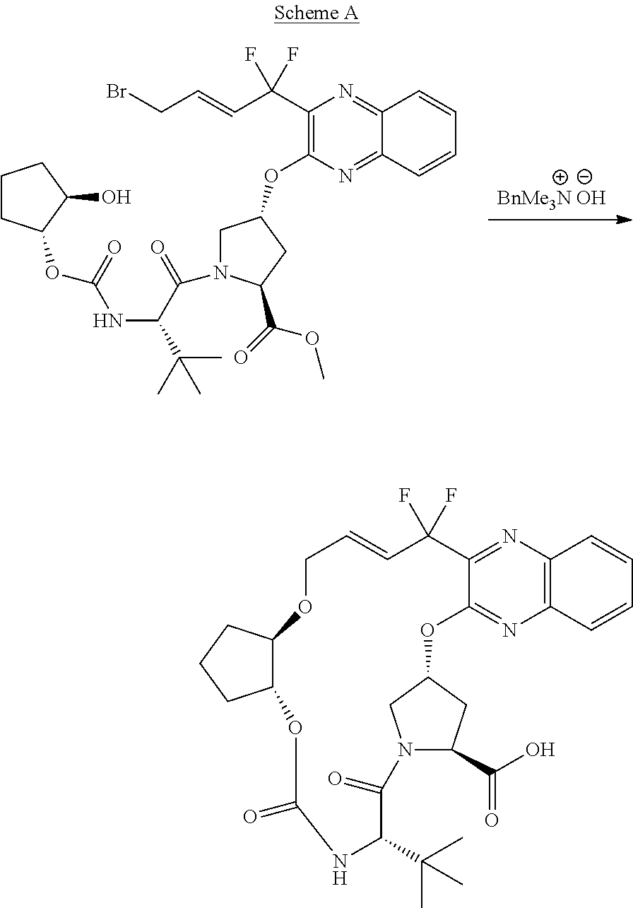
[BnMe3N OH].C1N(C(=O)C(NC(=O)OC2CCCC2O)C(C)(C)C)C(C(=O)OC)CC1OC1=C(C(C=CCBr)(F)F)N=C2C(=N1)C=CC=C2.C12OC3=NC4=C(N=C3C(F)(F)C=CCOC3C(CCC3)OC(=O)NC(C(C)(C)C)C(=O)N(C1)C(C(O)=O)C2)C=CC=C4
